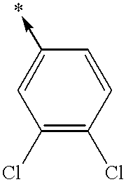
C1(Cl)=C(Cl)C=CC(->*)=C1
